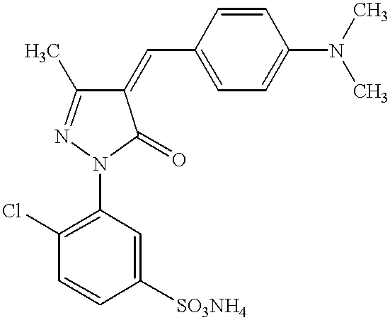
C1(Cl)=C(N2C(=O)C(=CC3=CC=C(N(C)C)C=C3)C(C)=N2)C=C([SO3NH4])C=C1
